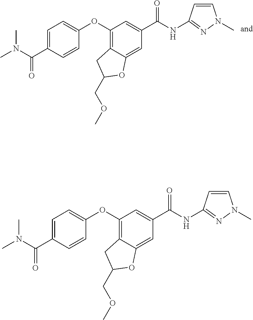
CN(C(C1=CC=C(OC2=C3C(=CC(C(NC4=NN(C)C=C4)=O)=C2)OC(COC)C3)C=C1)=O)C.CN(C(C1=CC=C(OC2=C3C(=CC(C(NC4=NN(C)C=C4)=O)=C2)OC(COC)C3)C=C1)=O)C
